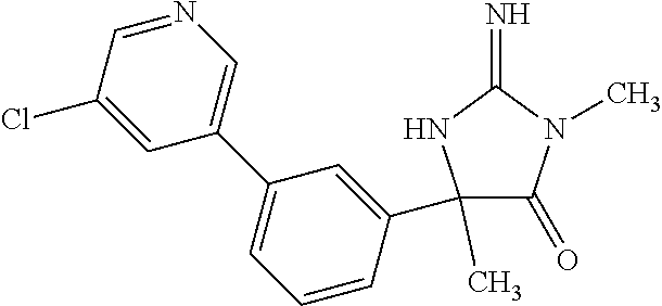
C1(C)(C2=CC(C3=CN=CC(Cl)=C3)=CC=C2)C(=O)N(C)C(=N)N1
